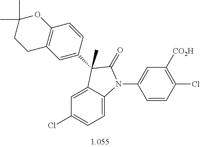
C1=C2C(=CC=C1Cl)N(C1=CC([CO2H])=C(Cl)C=C1)C(=O)C2(C)C1=CC2=C(C=C1)OC(C)(C)CC2
